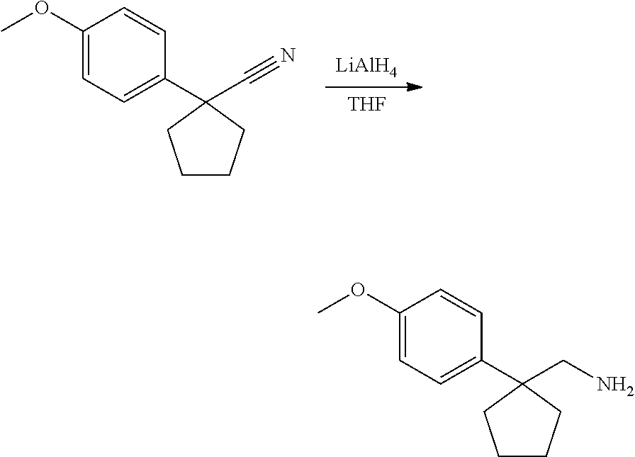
[LiAlH4].[THF].C1(OC)=CC=C(C2(C#N)CCCC2)C=C1.C1(OC)=CC=C(C2(CN)CCCC2)C=C1
